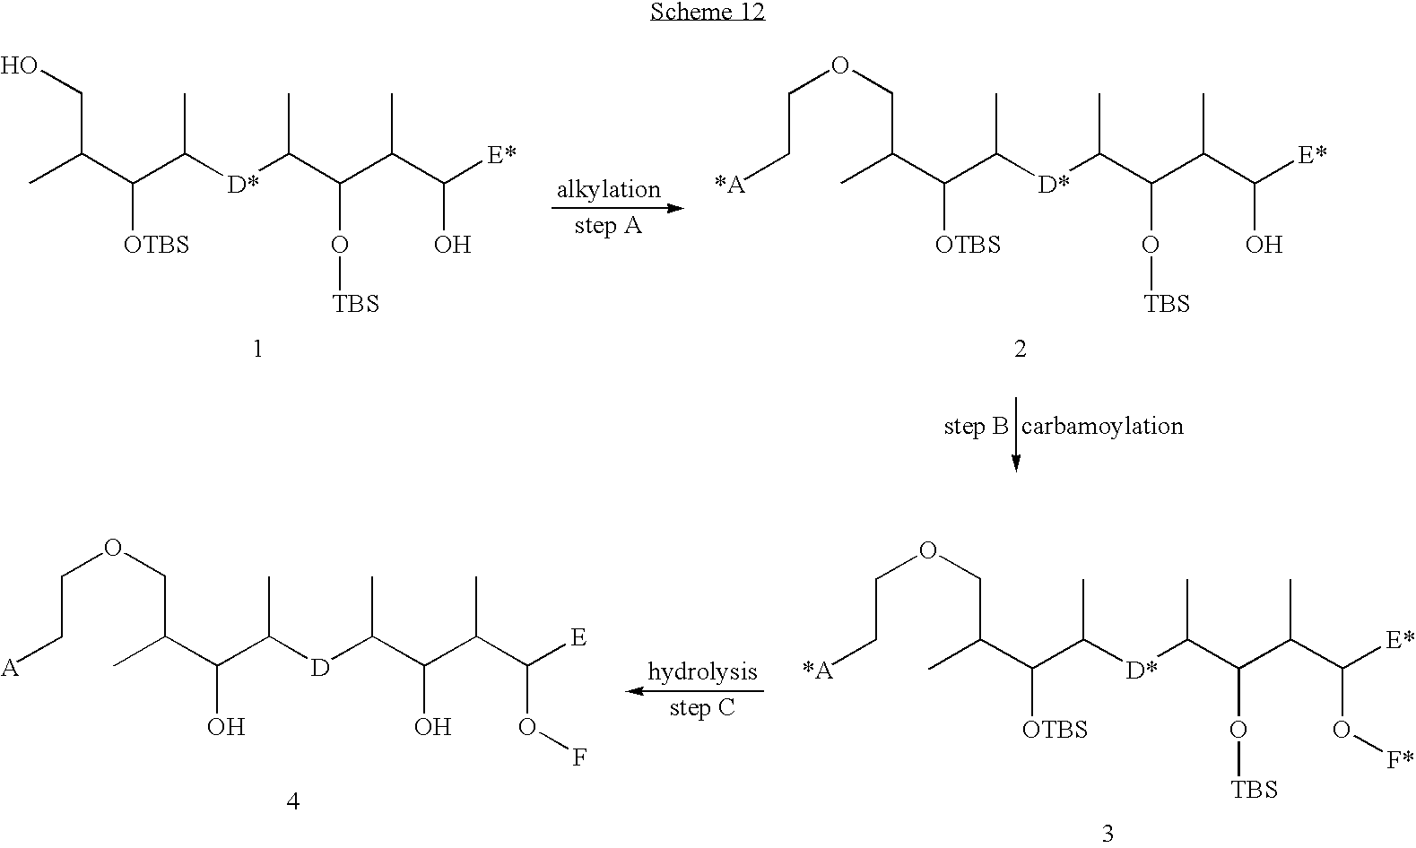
CC(C(C([D*]C(C(C(C([E*])O)C)O[TBS])C)C)[OTBS])CO.CC(C(C([D*]C(C(C(C([E*])O)C)O[TBS])C)C)[OTBS])COCC[*A].CC(C(C([D*]C(C(C(C([E*])O[F*])C)O[TBS])C)C)[OTBS])COCC[*A].CC(C(C([D]C(C(C(C([E])OF)C)O)C)C)O)COCC[A]
